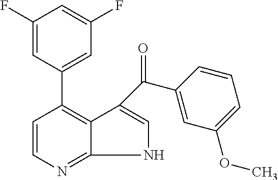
C1=CN=C2NC=C(C(C3=CC(OC)=CC=C3)=O)C2=C1C1=CC(F)=CC(F)=C1
